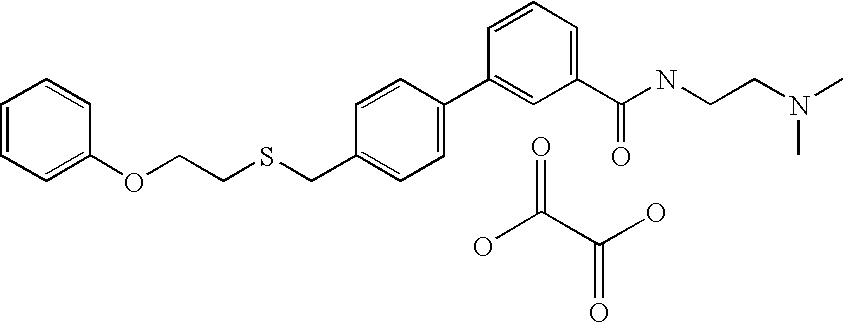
OC(C(O)=O)=O.C1=CC=C(OCCSCC2=CC=C(C3=CC(C(NCCN(C)C)=O)=CC=C3)C=C2)C=C1
